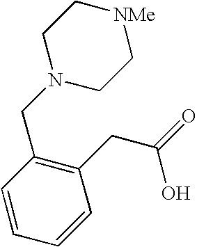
C1=CC=CC(CC(=O)O)=C1CN1CC[NMe]CC1
